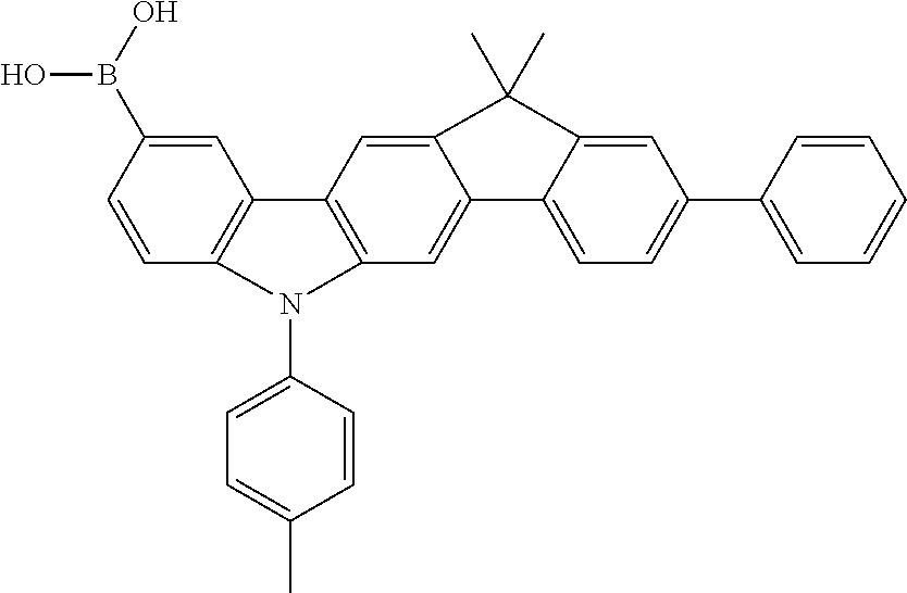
C1=C(B(O)O)C=CC2=C1C1=C(C=C3C4=CC=C(C5=CC=CC=C5)C=C4C(C)(C)C3=C1)N2C1=CC=C(C)C=C1
